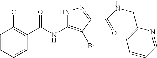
C1=CC=CC(C(NC2=C(Br)C(C(=O)NCC3=CC=CC=N3)=NN2)=O)=C1Cl
